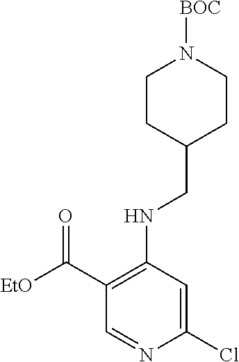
C1(C(=O)[EtO])=C(NCC2CCN([BOC])CC2)C=C(Cl)N=C1
